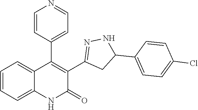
C1=CC=C2C(=C1)C(C1=CC=NC=C1)=C(C1=NNC(C3=CC=C(Cl)C=C3)C1)C(=O)N2
